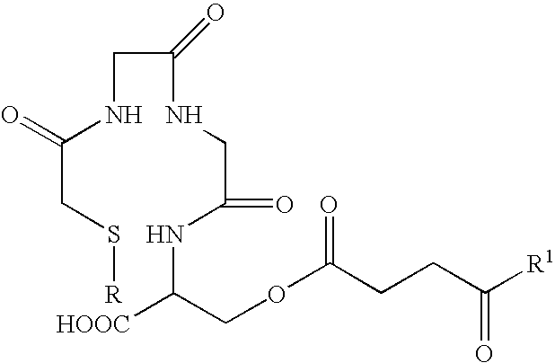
[R]SCC(NCC(NCC(=O)NC([HOOC])COC(CCC([R1])=O)=O)=O)=O
